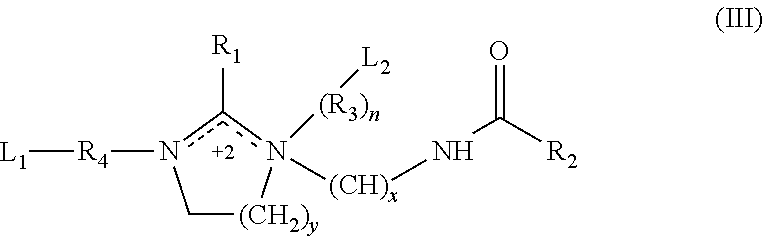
C1[(CH2)y]n([(CH)x]NC(=O)[R2])([(R3)n][L2])c([R1])n1[R4][L1]
